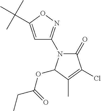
C1=C(C(C)(C)C)ON=C1N1C(=O)C(Cl)=C(C)C1OC(=O)CC
